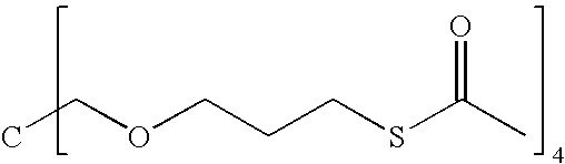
CCOCCCSC(C)=O
